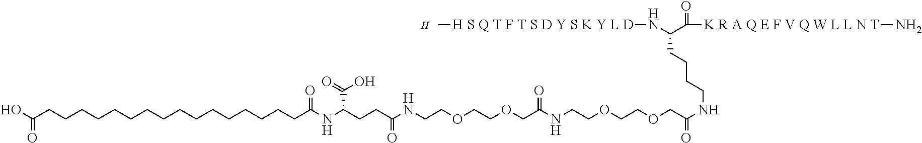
O=C(O)CCCCCCCCCCCCCCCCC(NC(CCC(NCCOCCOCC(NCCOCCOCC(NCCCCC(N[H S Q T F T S D Y S K Y L D]C)C([K R A Q E F V Q W L L N T]N)=O)=O)=O)=O)C(=O)O)=O.[H]
